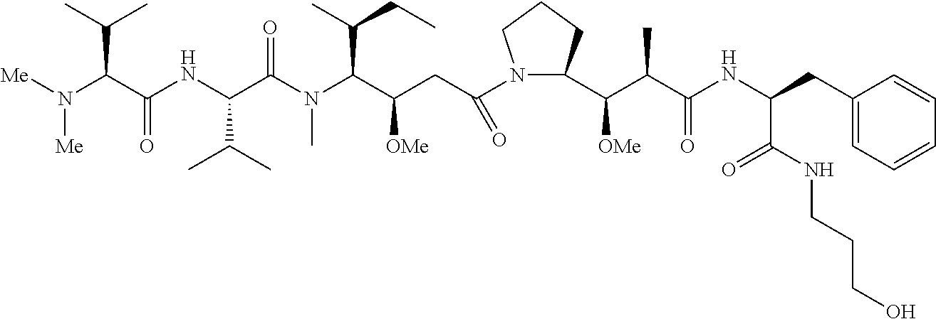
[Me]N(C(C(NC(C(N(C)C(C(CC)C)C([OMe])CC(=O)N1C(C([OMe])C(C)C(NC(C(=O)NCCCO)CC2=CC=CC=C2)=O)CCC1)=O)C(C)C)=O)C(C)C)[Me]
